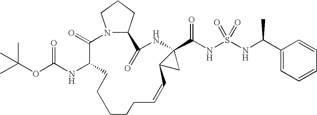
N12C(CCC1)C(=O)NC1(C(NS(=O)(=O)NC(C3=CC=CC=C3)C)=O)C(C1)C=CCCCCCC(NC(OC(C)(C)C)=O)C2=O
